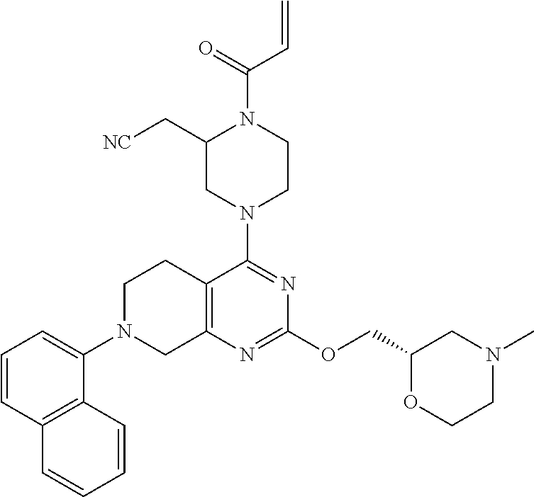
N1(C2=NC(OCC3CN(C)CCO3)=NC3=C2CCN(C2=CC=CC4=C2C=CC=C4)C3)CCN(C(=O)C=C)C(C[NC])C1
